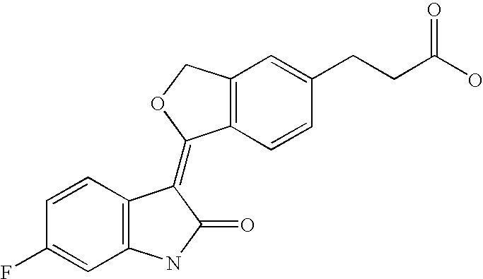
C12=C(C=CC(CCC(O)=O)=C1)C(=C1C3=C(C=C(F)C=C3)NC1=O)OC2
